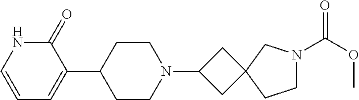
C1(C2CCN(C3CC4(C3)CCN(C(OC)=O)C4)CC2)=CC=CNC1=O
